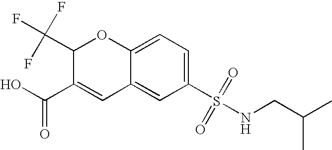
C1(C(O)=O)=CC2=CC(S(NCC(C)C)(=O)=O)=CC=C2OC1C(F)(F)F
